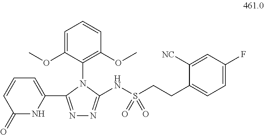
N(S(CCC1=CC=C(F)C=C1[NC])(=O)=O)C1=NN=C(C2=CC=CC(=O)N2)N1C1=C(OC)C=CC=C1OC
